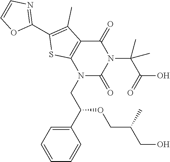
N1(CC(C2=CC=CC=C2)OCC(CO)C)C(=O)N(C(C(=O)O)(C)C)C(=O)C2=C1SC(C1=NC=CO1)=C2C
